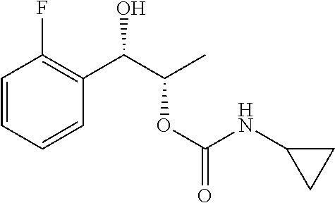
C1=CC=CC(C(C(C)OC(NC2CC2)=O)O)=C1F
